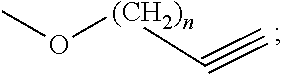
CO[(CH2)n]C#C
